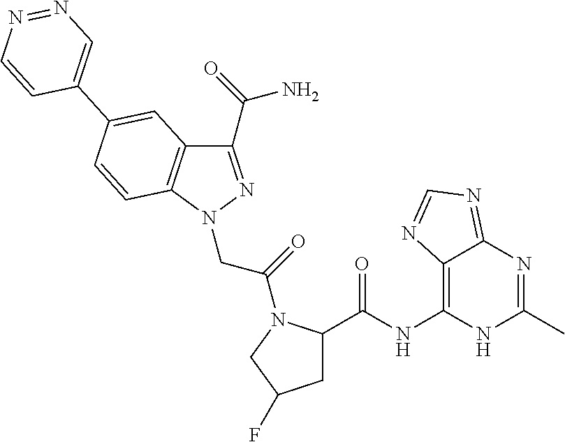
C1(C(=O)N)=NN(CC(=O)N2C(C(=O)NC3=C4C(=NC=N4)N=C(C)N3)CC(F)C2)C2=C1C=C(C1=CN=NC=C1)C=C2
